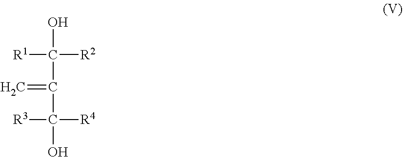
OC(C(=C)C(O)([R4])[R3])([R2])[R1]
